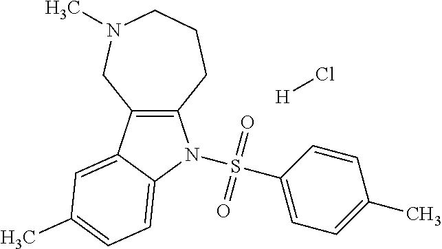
C12=C(C3=CC(C)=CC=C3N1S(C1=CC=C(C)C=C1)(=O)=O)CN(C)CCC2.[H]Cl
